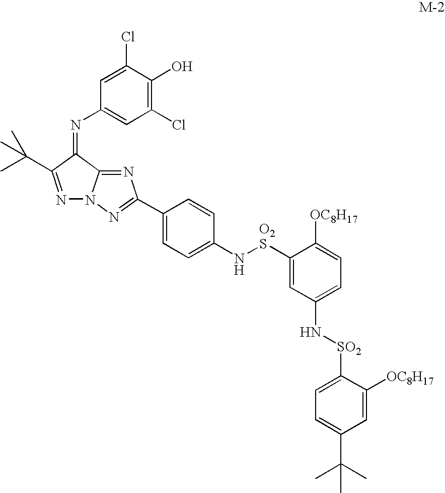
N1=C(C(C)(C)C)C(=NC2=CC(Cl)=C(O)C(Cl)=C2)C2=NC(C3=CC=C(N[O2S]C4=CC(N[SO2]C5=CC=C(C(C)(C)C)C=C5[OC8H17])=CC=C4[OC8H17])C=C3)=NN12
